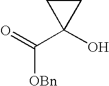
O=C(C1(O)CC1)[OBn]
